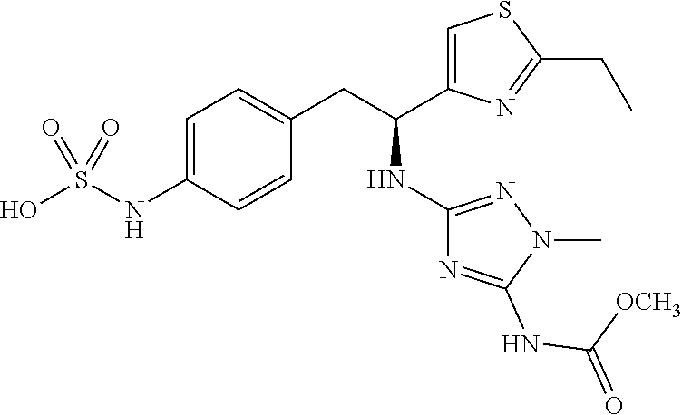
C1=C(NS(O)(=O)=O)C=CC(CC(NC2=NN(C)C(NC([OCH3])=O)=N2)C2=CSC(CC)=N2)=C1
